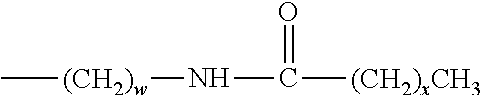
C[(CH2)w]NC(=O)[(CH2)xCH3]
